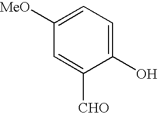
C1(O)=CC=C([MeO])C=C1[CHO]
